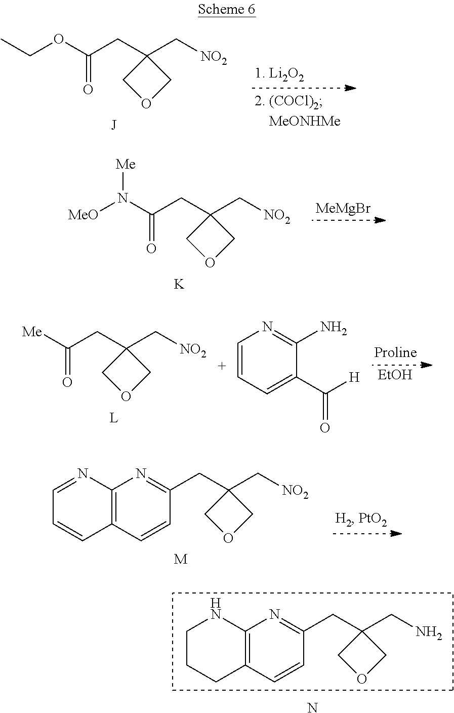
C(OC(CC1(C[NO2])COC1)=O)C.[MeO]N(C(CC1(C[NO2])COC1)=O)[Me].[K].[MeMgBr].[Me]C(CC1(C[NO2])COC1)=O.C1=CC=C(C([H])=O)C(N)=N1.[EtOH].[M].C1(CC2(C[NO2])COC2)=NC2=C(C=C1)C=CC=N2.C1(CC2(CN)COC2)=NC2=C(C=C1)CCCN2.N
